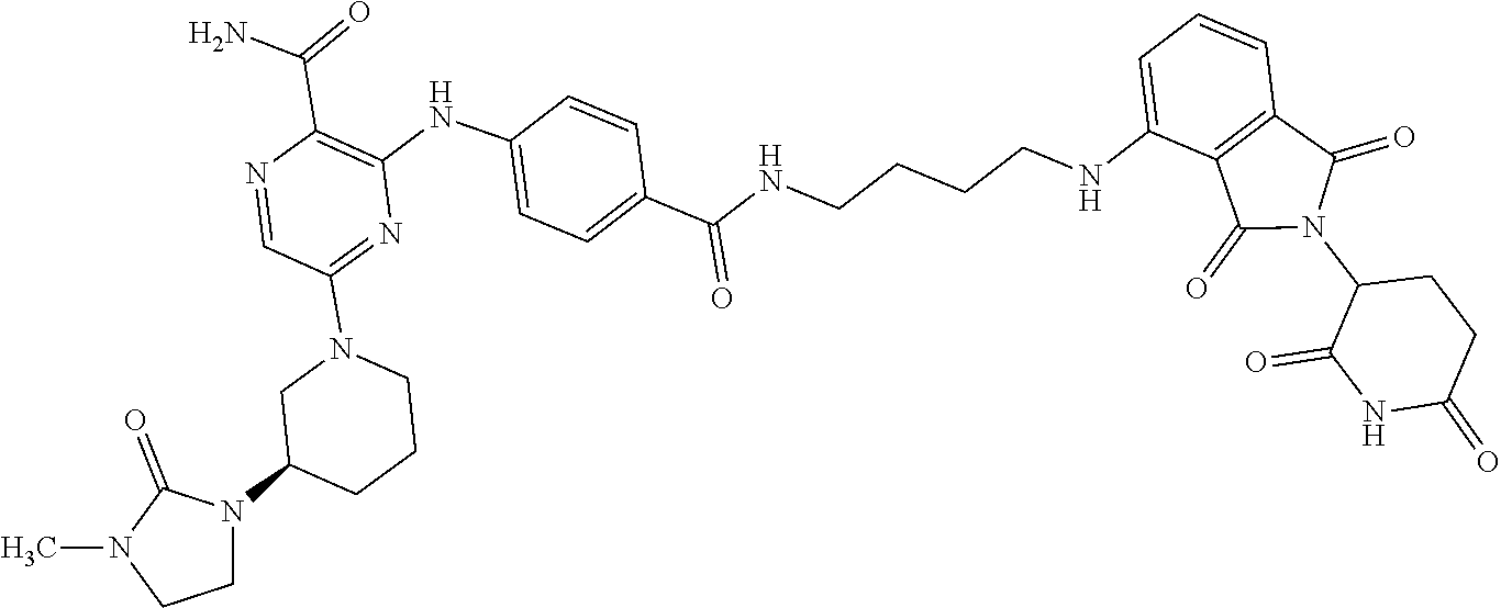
C1CN(C)C(=O)N1C1CN(C2=NC(NC3=CC=C(C(NCCCCNC4=CC=CC5=C4C(=O)N(C4CCC(=O)NC4=O)C5=O)=O)C=C3)=C(C(N)=O)N=C2)CCC1
